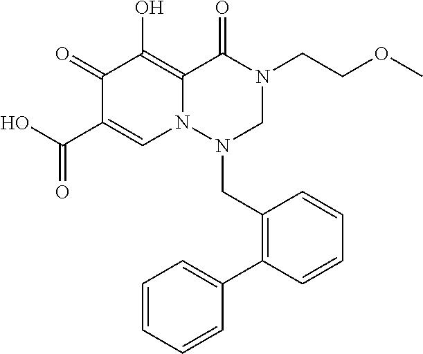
C(OC)CN1C(=O)C2=C(O)C(=O)C(C(O)=O)=CN2N(CC2=C(C3=CC=CC=C3)C=CC=C2)C1
